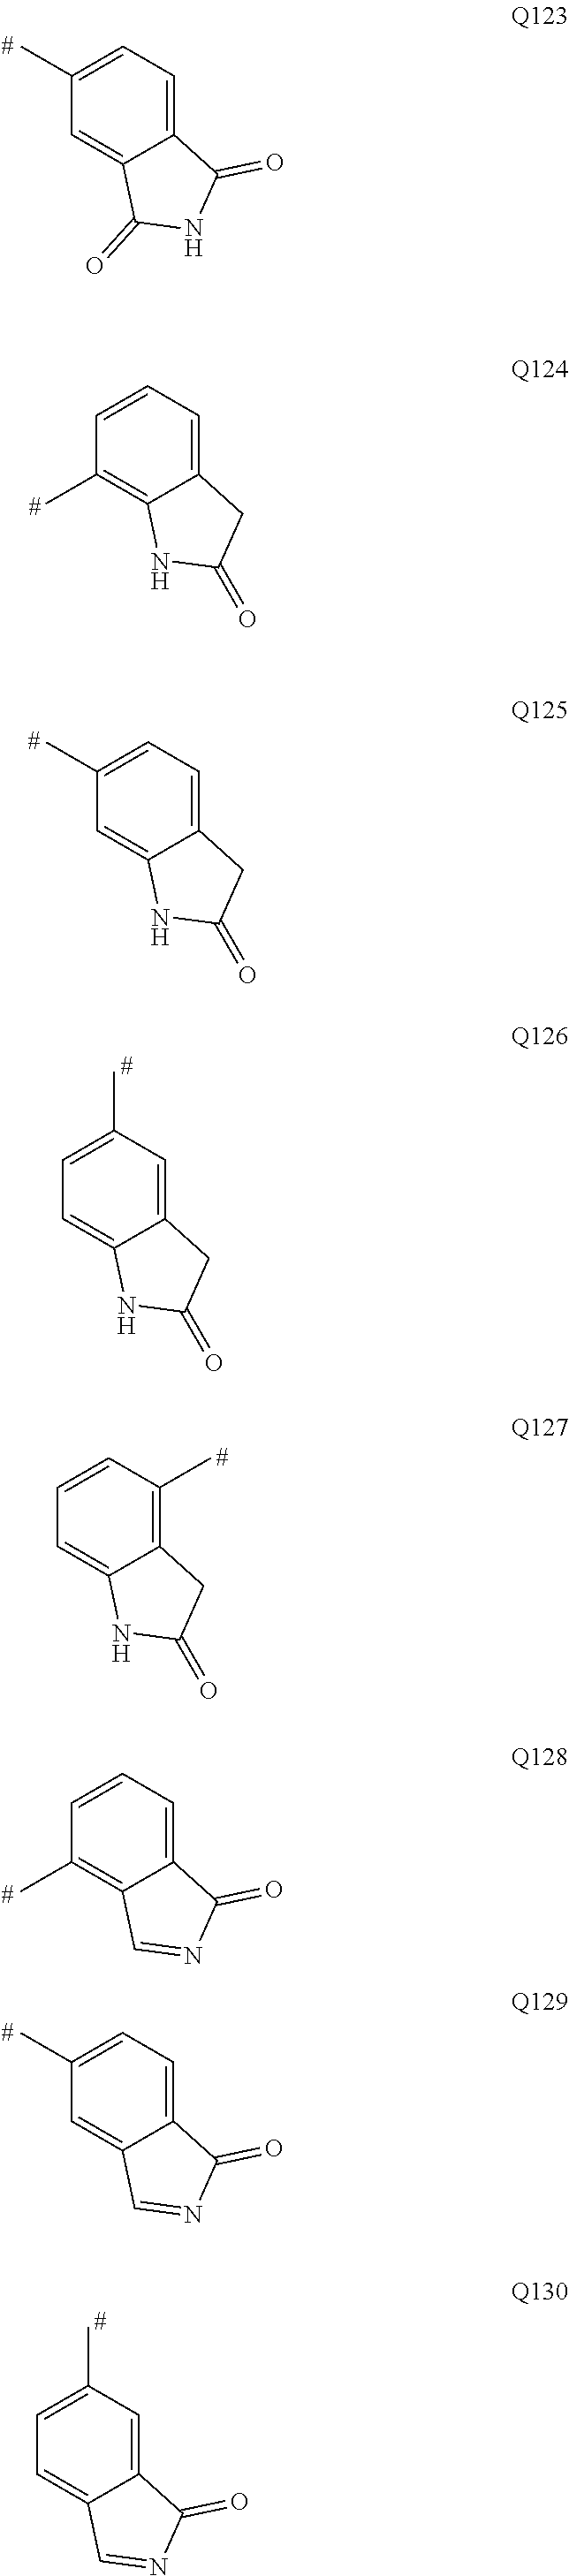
C1(C)=CC=C2C(=C1)C(=O)NC2=O.C1=CC=C2C(=C1C)NC(=O)C2.C1(C)=CC=C2C(=C1)NC(=O)C2.C1=C(C)C=C2C(=C1)NC(=O)C2.C1=CC(C)=C2C(=C1)NC(=O)C2.C1=CC=C2C(=C1C)C=NC2=O.C1(C)=CC=C2C(=C1)C=NC2=O.C1=C(C)C=C2C(=C1)C=NC2=O
